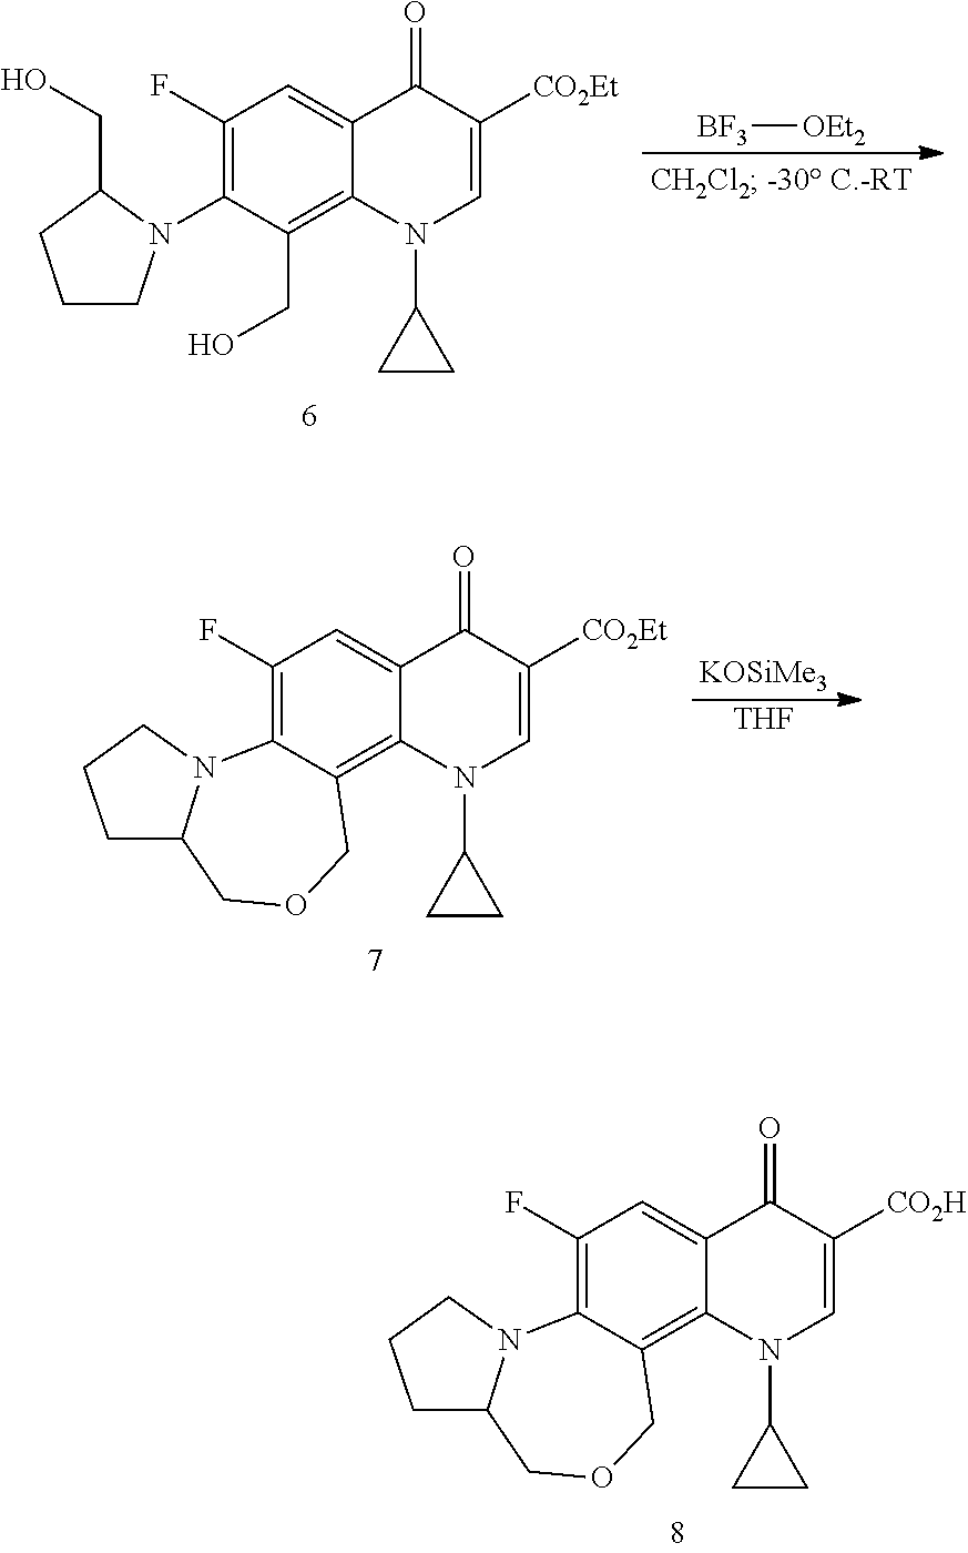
C1(F)=C2C(=C3C(=C1)C(=O)C([CO2H])=CN3C1CC1)COCC1N2CCC1.C1(F)=C(N2CCCC2CO)C(CO)=C2C(=C1)C(=O)C([CO2Et])=CN2C1CC1.[BF3][OEt2].C1(F)=C2C(=C3C(=C1)C(=O)C([CO2Et])=CN3C1CC1)COCC1N2CCC1.[KOSiMe3].[THF]
